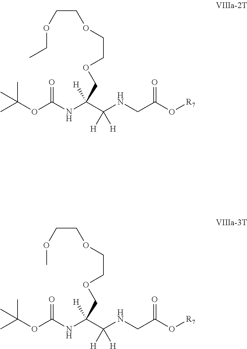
CC(OC(NC(C(NCC(O[R7])=O)([H])[H])([H])COCCOCCOCC)=O)(C)C.CC(OC(NC(C(NCC(O[R7])=O)([H])[H])([H])COCCOCCOC)=O)(C)C
